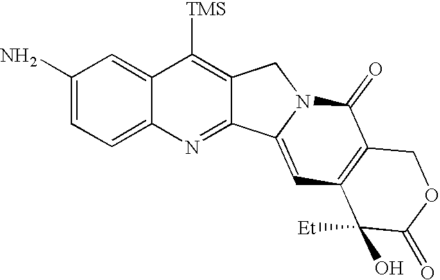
C1(N)=CC=C2C(=C1)C([TMS])=C1C(=N2)C2=CC3=C(C(=O)N2C1)COC(=O)C3(O)[Et]
